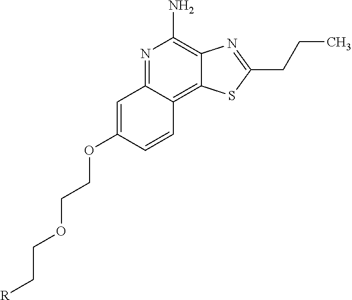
N1=C2C(=C3C(=C1N)N=C(CCC)S3)C=CC(OCCOCC[R])=C2
